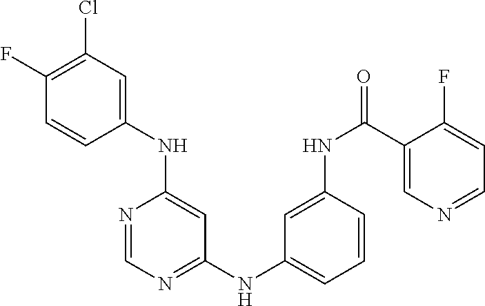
C1(F)=C(Cl)C=C(NC2=CC(NC3=CC=CC(NC(C4=CN=CC=C4F)=O)=C3)=NC=N2)C=C1
